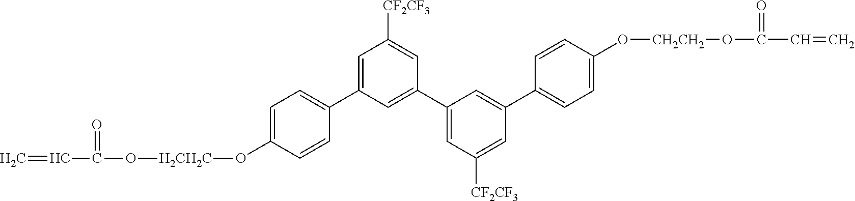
O([H2CH2C]OC1=CC=C(C2=CC([CF2CF3])=CC(C3=CC([CF2CF3])=CC(C4=CC=C(O[CH2CH2]OC(=O)C=C)C=C4)=C3)=C2)C=C1)C(C=C)=O
